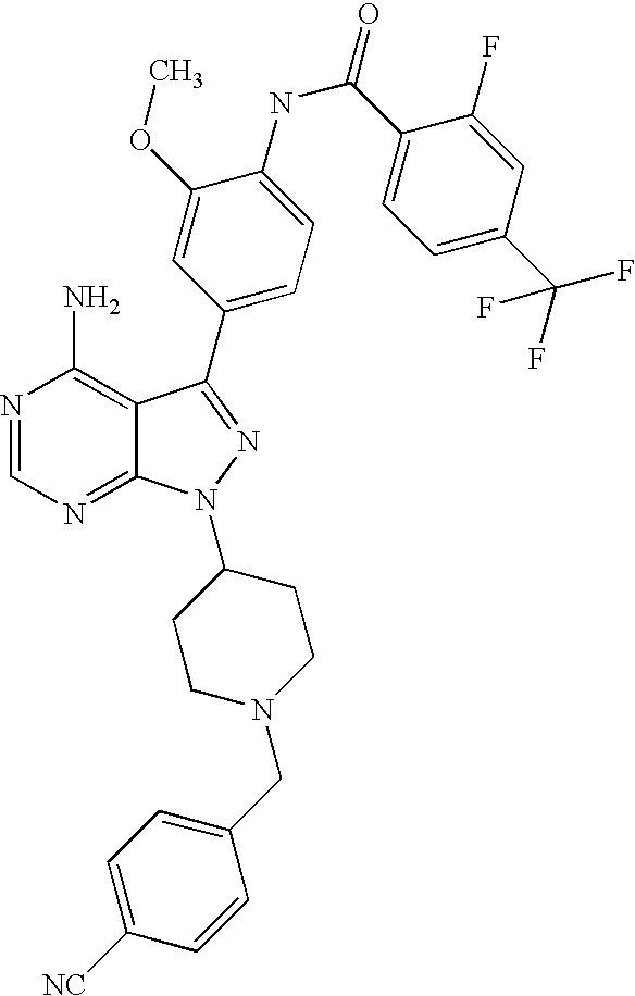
N1=CN=C2C(=C1N)C(C1=CC=C(NC(C3=CC=C(C(F)(F)F)C=C3F)=O)C(OC)=C1)=NN2C1CCN(CC2=CC=C([NC])C=C2)CC1
